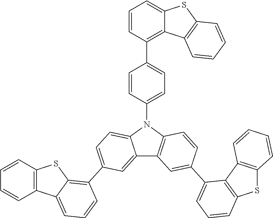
C1=CC(N2C3=CC=C(C4=C5C(=CC=C4)C4=C(C=CC=C4)S5)C=C3C3=C2C=CC(C2=CC=CC4=C2C2=C(S4)C=CC=C2)=C3)=CC=C1C1=C2C(=CC=C1)SC1=C2C=CC=C1
